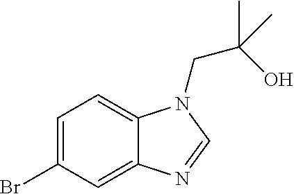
C1=C(Br)C=C2C(=C1)N(CC(O)(C)C)C=N2
